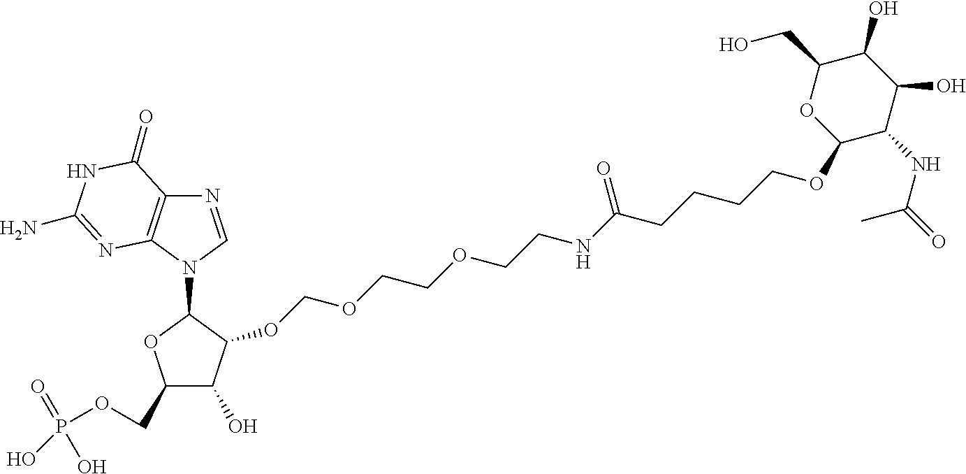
C1(COP(O)(=O)O)C(O)C(OCOCCOCCNC(CCCCOC2C(NC(C)=O)C(O)C(O)C(CO)O2)=O)C(N2C=NC3=C2N=C(N)NC3=O)O1
